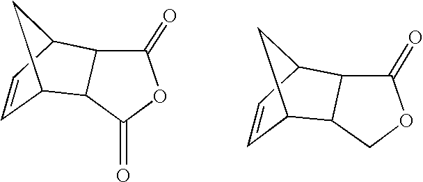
O1C(=O)C2C3C=CC(C3)C2C1=O.O1C(=O)C2C3C=CC(C3)C2C1
